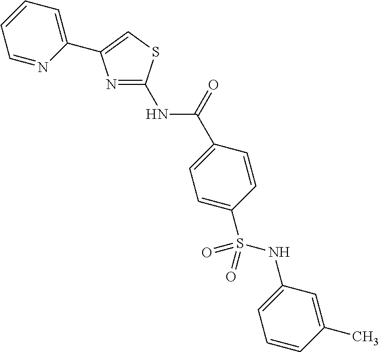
N(C(=O)C1=CC=C(S(NC2=CC=CC(C)=C2)(=O)=O)C=C1)C1=NC(C2=CC=CC=N2)=CS1
